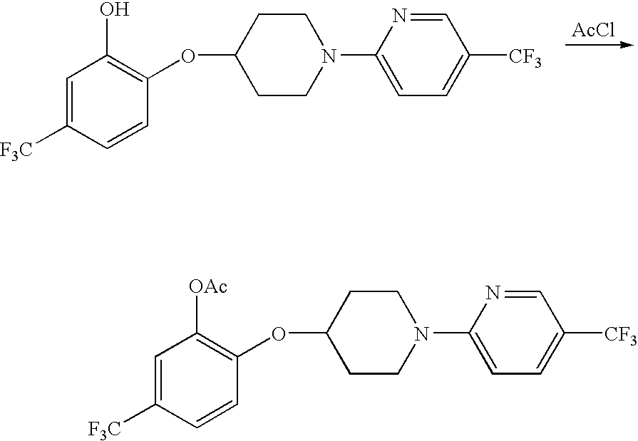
C1=C([F3C])C=CC(OC2CCN(C3=CC=C([CF3])C=N3)CC2)=C1O.[AcCl].C1=C([F3C])C=CC(OC2CCN(C3=CC=C([CF3])C=N3)CC2)=C1[OAc]
